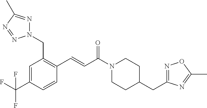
N1(CC2=C(C=CC(N3CCC(CC4=NOC(C)=N4)CC3)=O)C=CC(C(F)(F)F)=C2)N=C(C)N=N1
